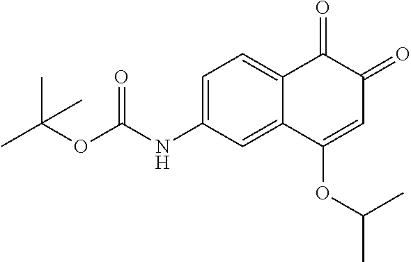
C1=C(NC(OC(C)(C)C)=O)C=C2C(=C1)C(=O)C(=O)C=C2OC(C)C
